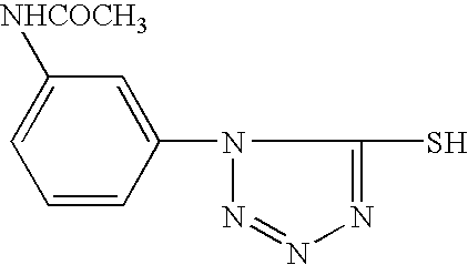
C1(N2N=NN=C2S)=CC([NHCOCH3])=CC=C1
